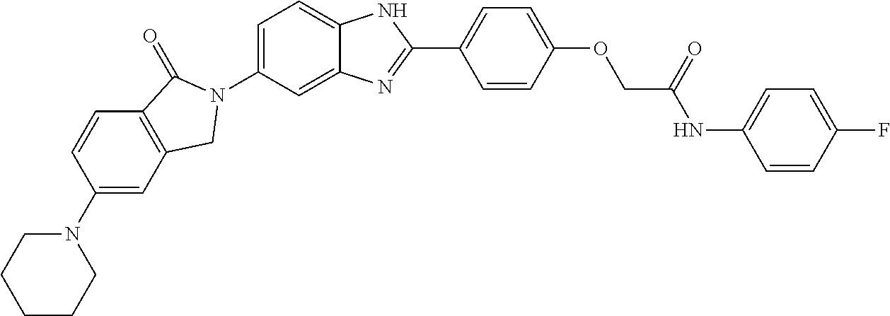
C1(N2CCCCC2)=CC2=C(C=C1)C(=O)N(C1=CC=C3C(=C1)N=C(C1=CC=C(OCC(=O)NC4=CC=C(F)C=C4)C=C1)N3)C2
